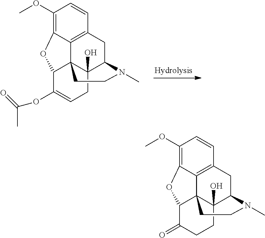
C1(OC)=C2C3=C(C=C1)CC1C4(O)C3(C(C(OC(C)=O)=CC4)O2)CCN1C.C1(OC)=C2C3=C(C=C1)CC1C4(O)C3(C(C(=O)CC4)O2)CCN1C
